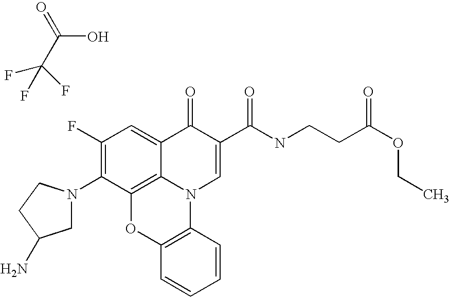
C1(F)=C(N2CC(N)CC2)C2=C3C(=C1)C(=O)C(C(NCCC(OCC)=O)=O)=CN3C1=C(O2)C=CC=C1.C(C(O)=O)(F)(F)F
